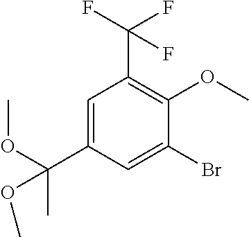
C1=C(C(C)(OC)OC)C=C(Br)C(OC)=C1C(F)(F)F
